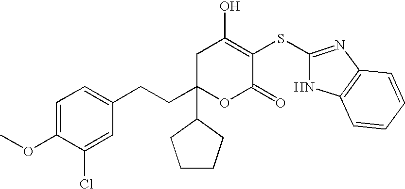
C1=C(OC)C(Cl)=CC(CCC2(C3CCCC3)OC(=O)C(SC3=NC4=C(N3)C=CC=C4)=C(O)C2)=C1
